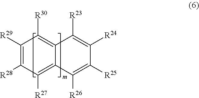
C1([R29])=C([R28])C([R27])=C2C(=C1[R30])C([R23])=C([R24])C([R25])=C2[R26]
